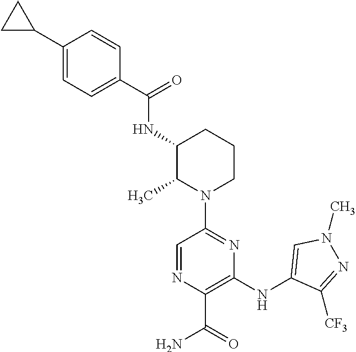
C1(C(=O)NC2C(C)N(C3=NC(NC4=CN(C)N=C4[CF3])=C(C(=O)N)N=C3)CCC2)=CC=C(C2CC2)C=C1
